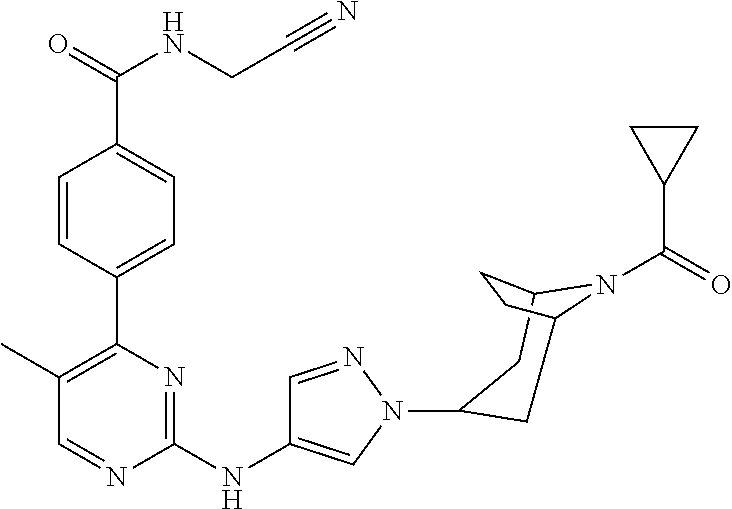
C1(C2=C(C)C=NC(NC3=CN(C4CC5CCC(C4)N5C(C4CC4)=O)N=C3)=N2)=CC=C(C(NCC#N)=O)C=C1
